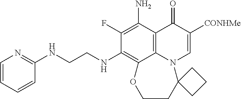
C1(F)=C(N)C2=C3C(=C1NCCNC1=NC=CC=C1)OCCC1(N3C=C([CONHMe])C2=O)CCC1
